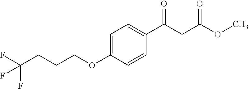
C1=C(OCCCC(F)(F)F)C=CC(C(CC(OC)=O)=O)=C1
